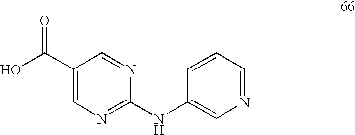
C1(C(O)=O)=CN=C(NC2=CN=CC=C2)N=C1
